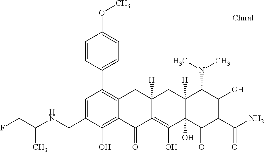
C1=C(CNC(CF)C)C(O)=C2C(=C1C1=CC=C(OC)C=C1)CC1([H])C(=C(O)C3(O)C([H])(C1)C(N(C)C)C(O)=C(C(N)=O)C3=O)C2=O
